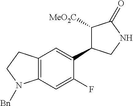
C12=C(C=C(F)C(C3C([MeO2C])C(=O)NC3)=C1)N([Bn])CC2
